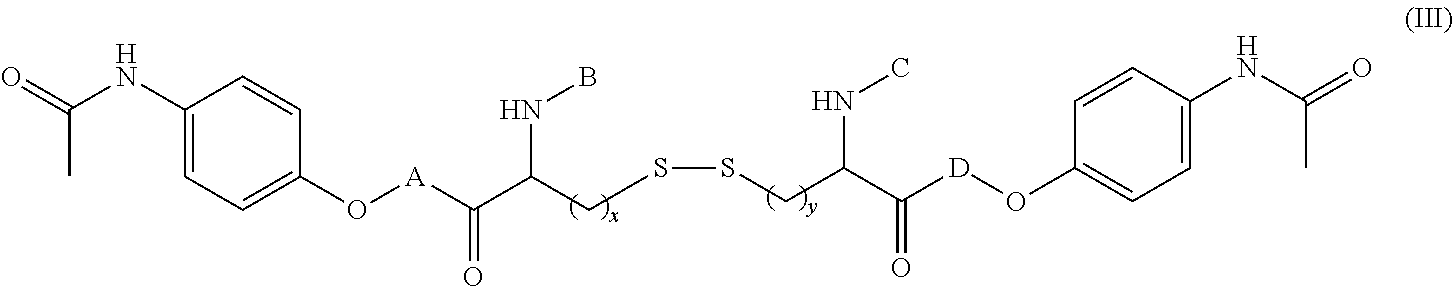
C1(NC(C)=O)=CC=C(O[A]C(C(CSSCC(C(=O)[D]OC2=CC=C(NC(C)=O)C=C2)NC)NB)=O)C=C1
